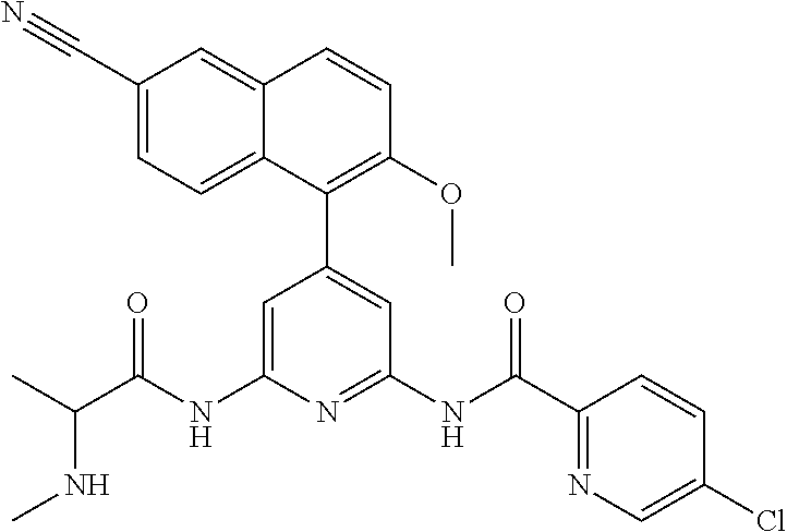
C1=C(NC(C(C)NC)=O)N=C(NC(C2=NC=C(Cl)C=C2)=O)C=C1C1=C(OC)C=CC2=CC(C#N)=CC=C12
